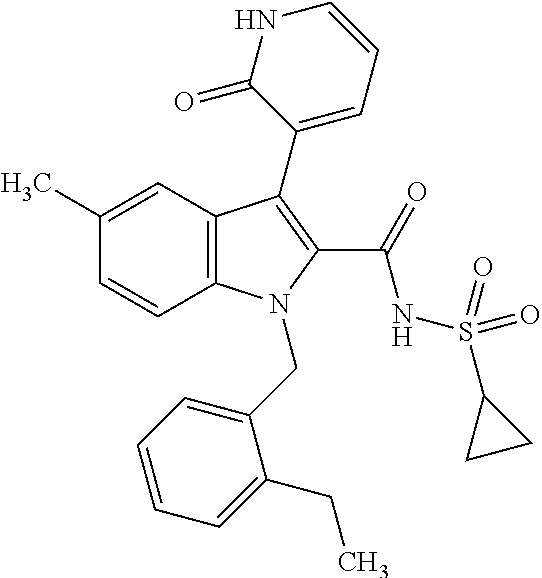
C1(C)=CC2=C(C=C1)N(CC1=CC=CC=C1CC)C(C(NS(C1CC1)(=O)=O)=O)=C2C1=CC=CNC1=O
